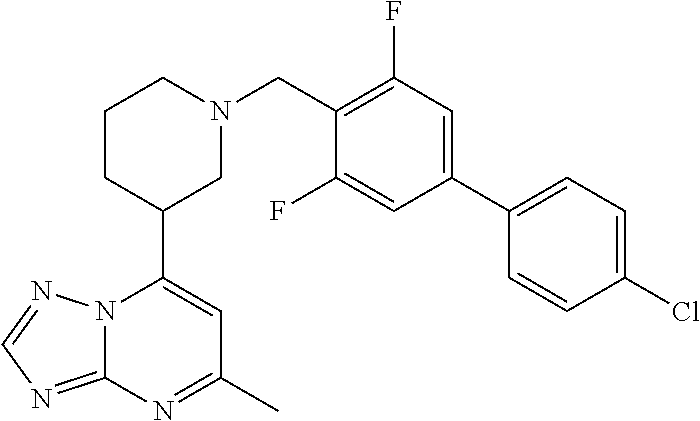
N12C(=NC=N1)N=C(C)C=C2C1CN(CC2=C(F)C=C(C3=CC=C(Cl)C=C3)C=C2F)CCC1
